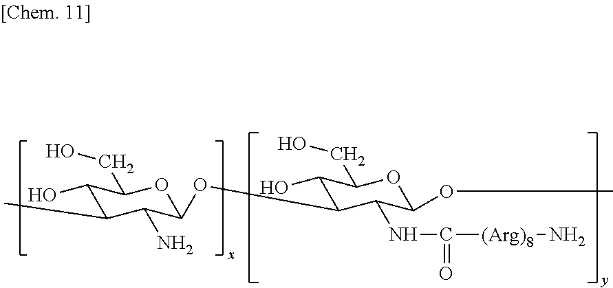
C1(O)C(C)C(N)C(OC2C(O)C(CO)OC(OC)C2NC([(Arg)8]N)=O)OC1CO
